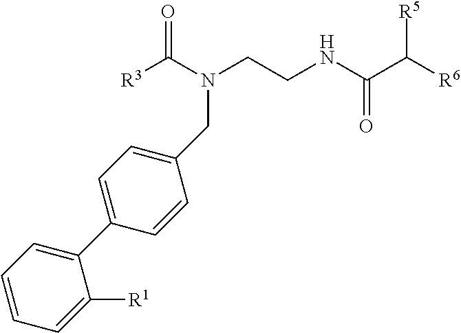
N(C([R3])=O)(CCNC(C([R6])[R5])=O)CC1=CC=C(C2=CC=CC=C2[R1])C=C1
